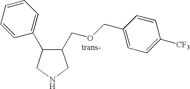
C1(COCC2=CC=C([CF3])C=C2)C(C2=CC=CC=C2)CNC1
